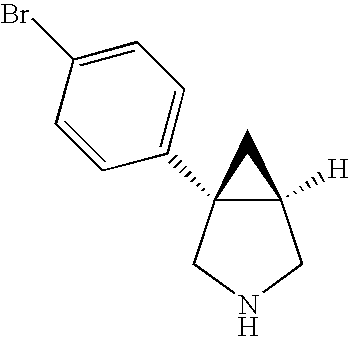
C12([H])C(C3=CC=C(Br)C=C3)(CNC1)C2
